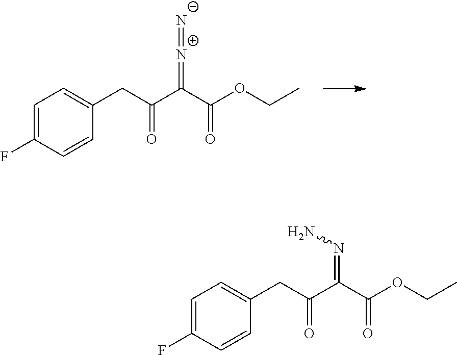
C1=C(F)C=CC(CC(C(C(OCC)=O)=[N+]=[N-])=O)=C1.C1=C(F)C=CC(CC(C(C(OCC)=O)=NN)=O)=C1
